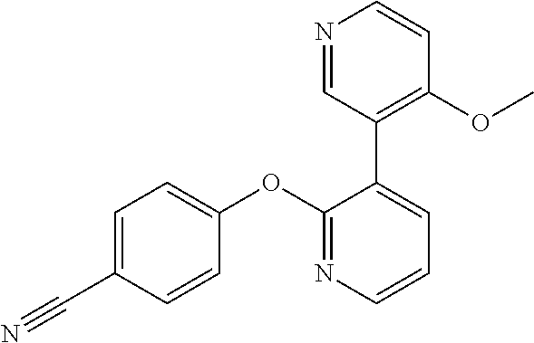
C1=C(C#N)C=CC(OC2=NC=CC=C2C2=C(OC)C=CN=C2)=C1
